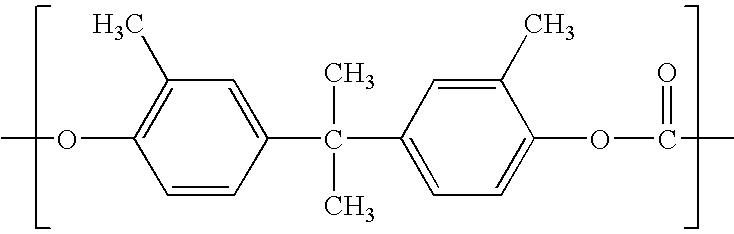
C1=CC(C(C2=CC=C(OC(=O)C)C(C)=C2)(C)C)=CC(C)=C1OC
